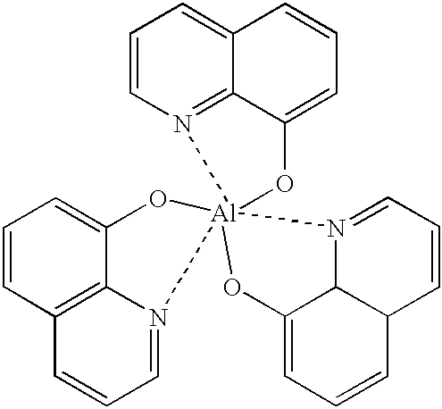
C1=CN2=C3C(=C1)C=CC=C3O[Al]213(N2=CC=CC4C2C(=CC=C4)O1)OC1=CC=CC2=C1N3=CC=C2
